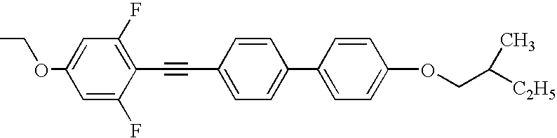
CCOC1=CC(F)=C(C#CC2=CC=C(C3=CC=C(OCC(C)[C2H5])C=C3)C=C2)C(F)=C1
